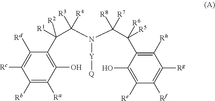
C1([Rb])=C([Ra])C(O)=C(C([R2])(C([R3])([R4])N([Y][Q])C(C(C2=C([Rh])C([Rg])=C([Rf])C([Re])=C2O)([R6])[R5])([R8])[R7])[R1])C([Rd])=C1[Rc]
